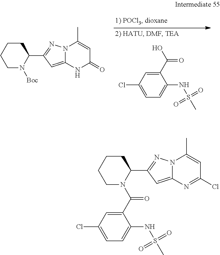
C1=C(Cl)C=C(C(O)=O)C(NS(C)(=O)=O)=C1.C1N([Boc])C(C2=NN3C(=C2)NC(=O)C=C3C)CCC1.C1CCCC(C2=NN3C(=C2)N=C(Cl)C=C3C)N1C(C1=CC(Cl)=CC=C1NS(C)(=O)=O)=O
